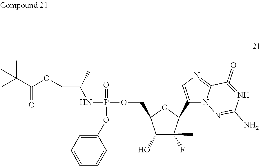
C1(O)C(F)(C)C(C2=CN=C3N2N=C(N)N=C3=O)OC1COP(=O)(NC(COC(=O)C(C)(C)C)C)OC1=CC=CC=C1
